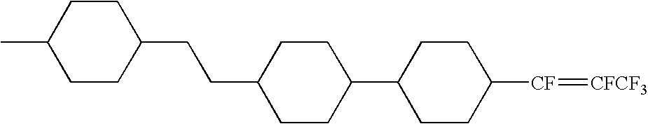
C1CC([CF]=[CFCF3])CCC1C1CCC(CCC2CCC(C)CC2)CC1
